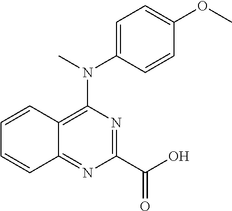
C12=C(N(C)C3=CC=C(OC)C=C3)N=C(C(O)=O)N=C1C=CC=C2
